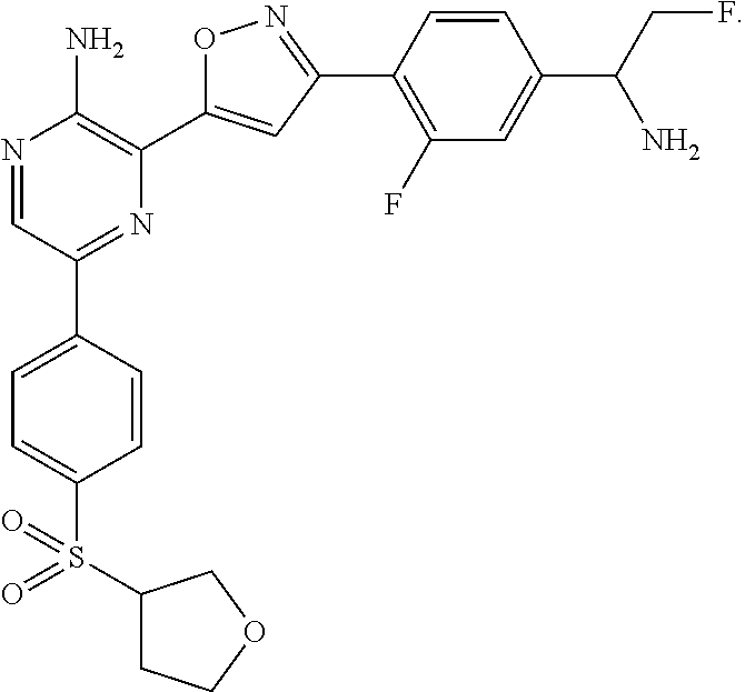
N1=CC(C2=CC=C(S(C3CCOC3)(=O)=O)C=C2)=NC(C2=CC(C3=C(F)C=C(C(CF)N)C=C3)=NO2)=C1N
